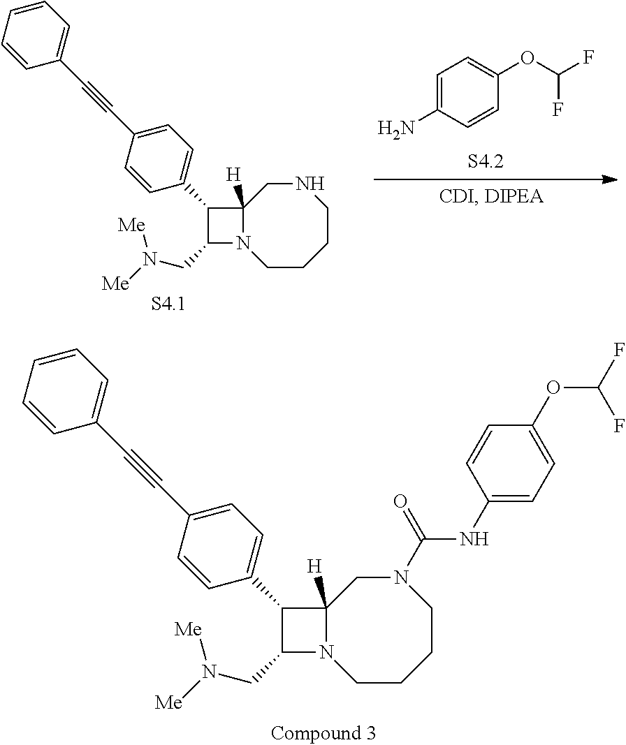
C1=C(N)C=CC(OC(F)F)=C1.C1(C2=CC=C(C#CC3=CC=CC=C3)C=C2)C(CN([Me])[Me])N2C1([H])CNCCCC2.C1(C2=CC=C(C#CC3=CC=CC=C3)C=C2)C(CN([Me])[Me])N2C1([H])CN(C(=O)NC1=CC=C(OC(F)F)C=C1)CCCC2
